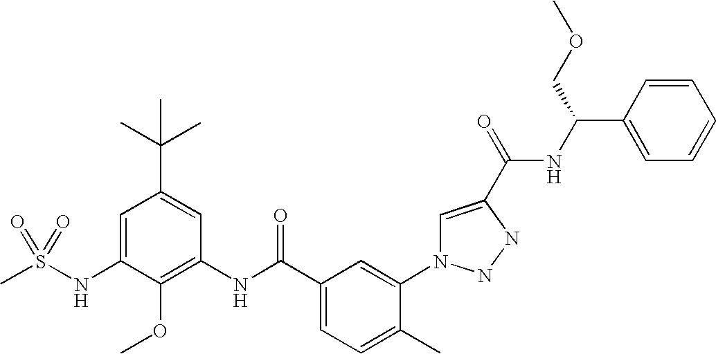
CS(NC1=CC(C(C)(C)C)=CC(NC(C2=CC=C(C)C(N3C=C(C(=O)NC(C4=CC=CC=C4)COC)NN3)=C2)=O)=C1OC)(=O)=O
